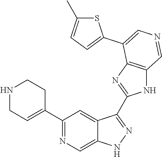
C1(C2=CCNCC2)=NC=C2C(=C1)C(C1=NC3=C(N1)C=NC=C3C1=CC=C(C)S1)=NN2
